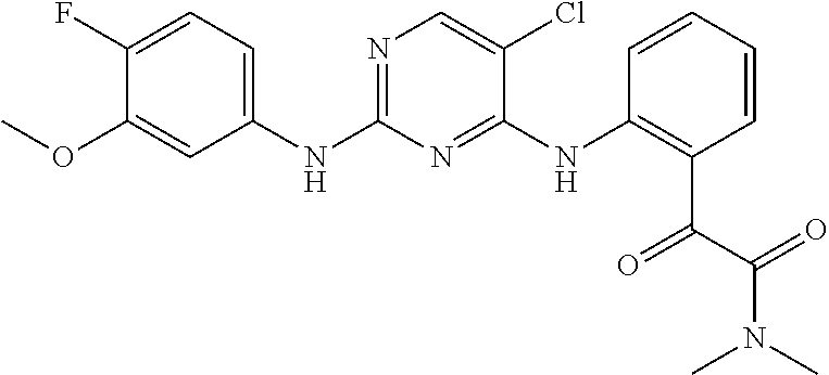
FC1=CC=C(NC2=NC=C(Cl)C(NC3=C(C(=O)C(=O)N(C)C)C=CC=C3)=N2)C=C1OC
